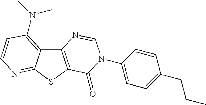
C12=C(SC3=NC=CC(N(C)C)=C13)C(=O)N(C1=CC=C(CCC)C=C1)C=N2
